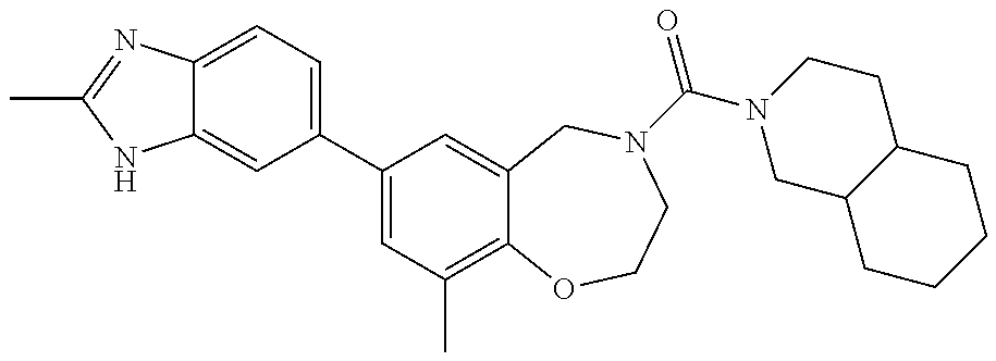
C12=CC=C(C3=CC(C)=C4C(=C3)CN(C(=O)N3CC5C(CC3)CCCC5)CCO4)C=C1NC(C)=N2
